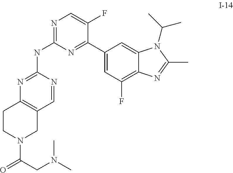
C1(C2=NC(NC3=NC4=C(C=N3)CN(C(CN(C)C)=O)CC4)=NC=C2F)=CC(F)=C2C(=C1)N(C(C)C)C(C)=N2
